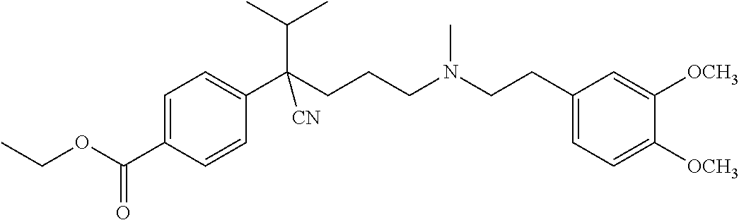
C1=C(C(OCC)=O)C=CC(C(CCCN(CCC2=CC=C([OCH3])C([OCH3])=C2)C)(C(C)C)[CN])=C1
